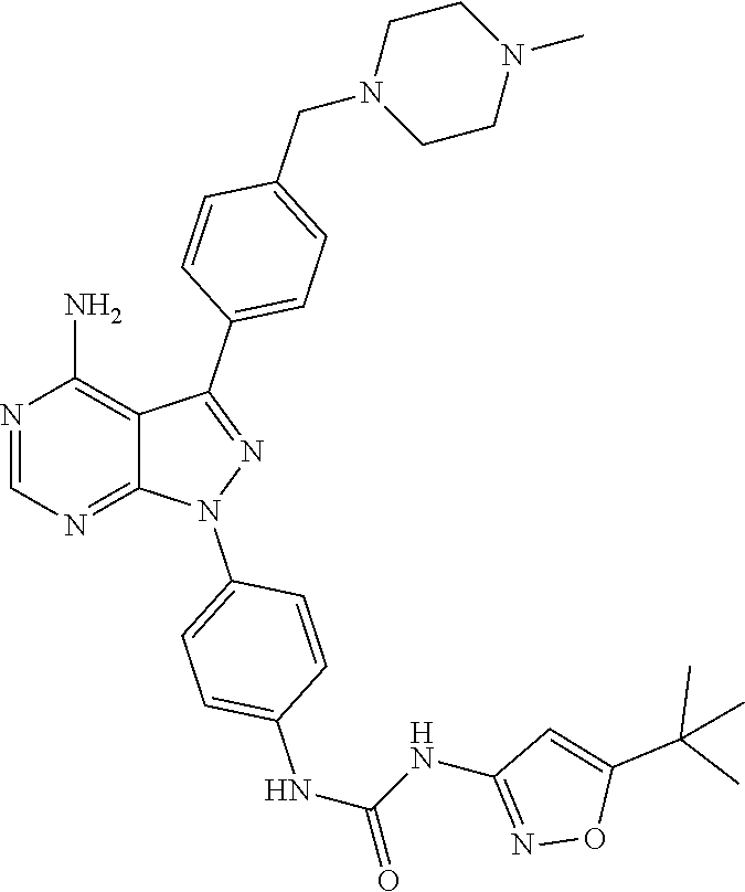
N1=CN=C2C(=C1N)C(C1=CC=C(CN3CCN(C)CC3)C=C1)=NN2C1=CC=C(NC(NC2=NOC(C(C)(C)C)=C2)=O)C=C1
